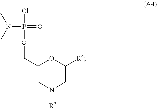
P(N(C)C)(=O)(OCC1CN([R3])CC([R4])O1)Cl
